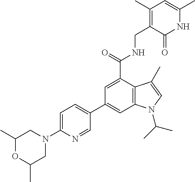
C1(C2=CC3=C(C(C(NCC4=C(C)C=C(C)NC4=O)=O)=C2)C(C)=CN3C(C)C)=CC=C(N2CC(C)OC(C)C2)N=C1
